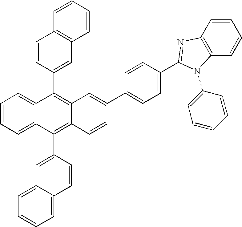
C1=CC=C2C(=C1)C(C1=CC3=C(C=CC=C3)C=C1)=C(C=CC1=CC=C(C3=NC4=C(C=CC=C4)N3C3=CC=CC=C3)C=C1)C(C=C)=C2C1=CC2=CC=CC=C2C=C1
